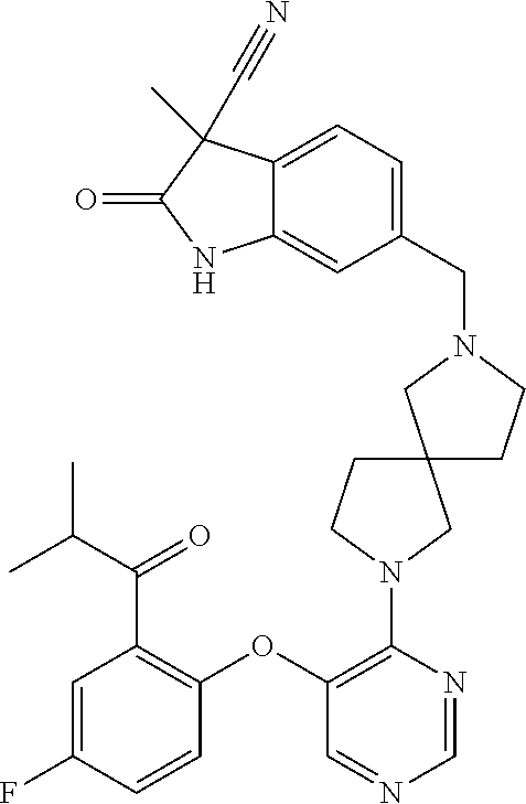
C1(OC2=C(N3CC4(CC3)CCN(CC3=CC=C5C(=C3)NC(=O)C5(C#N)C)C4)N=CN=C2)=C(C(C(C)C)=O)C=C(F)C=C1
